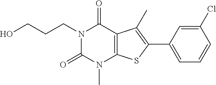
N1(CCCO)C(=O)N(C)C2=C(C1=O)C(C)=C(C1=CC=CC(Cl)=C1)S2
